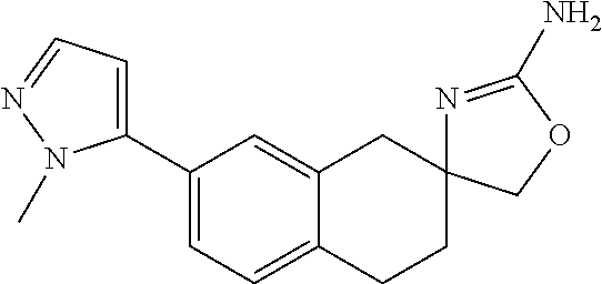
C1(C2=CC=NN2C)=CC=C2C(=C1)CC1(CC2)N=C(N)OC1
